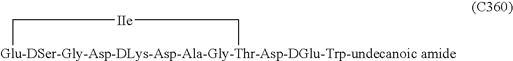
[Glu-DSer-Gly-Asp-DLys-Asp-Ala-Gly-Thr-Asp-DGlu-Trp-undecanoic amide]1C[IIe]C1
